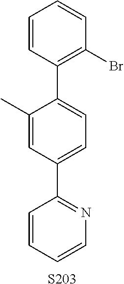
C1=CC=CN=C1C1=CC=C(C2=C(Br)C=CC=C2)C(C)=C1.[S203]
